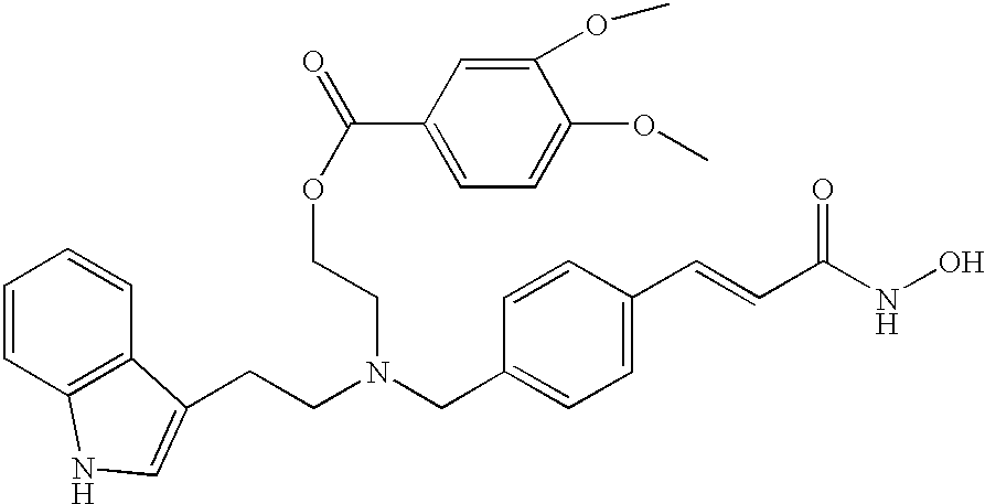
C1=CC2=C(C=C1)NC=C2CCN(CC1=CC=C(C=CC(NO)=O)C=C1)CCOC(C1=CC=C(OC)C(OC)=C1)=O
